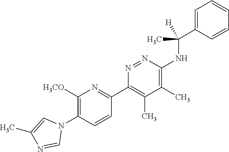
C1([H3CO])=C(N2C=C(C)N=C2)C=CC(C2=C(C)C(C)=C(NC(C3=CC=CC=C3)(C)[H])N=N2)=N1
